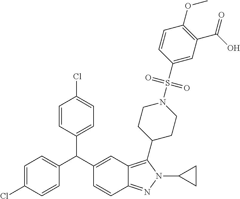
C1=C(Cl)C=CC(C(C2=CC3=C(C4CCN(S(C5=CC(C(O)=O)=C(OC)C=C5)(=O)=O)CC4)N(C4CC4)N=C3C=C2)C2=CC=C(Cl)C=C2)=C1
